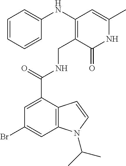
C1=C(C(NCC2=C(NC3=CC=CC=C3)C=C(C)NC2=O)=O)C2=C(C=C1Br)N(C(C)C)C=C2
